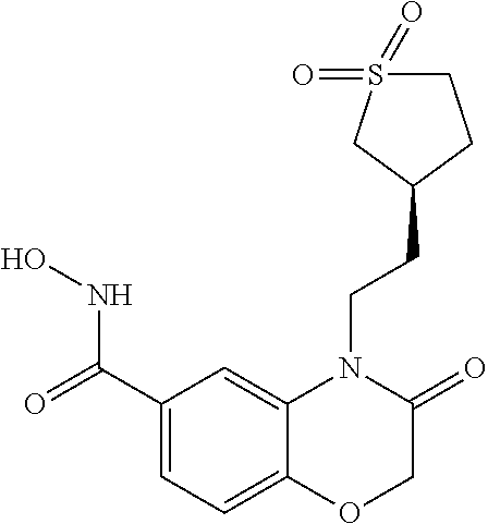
C1(C(=O)NO)=CC=C2C(=C1)N(CCC1CCS(=O)(=O)C1)C(=O)CO2
